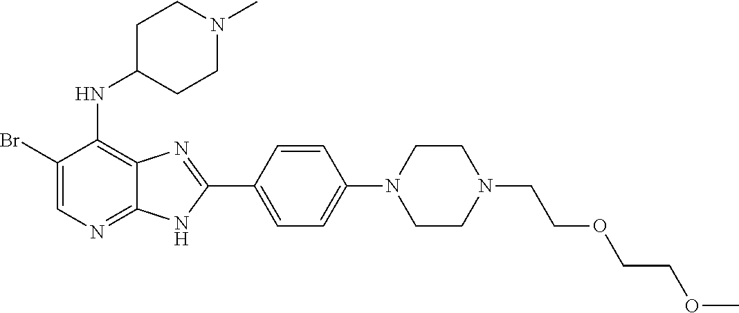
C1(Br)=CN=C2C(=C1NC1CCN(C)CC1)N=C(C1=CC=C(N3CCN(CCOCCOC)CC3)C=C1)N2
